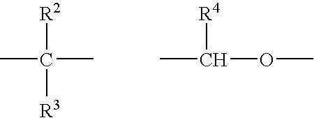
CC(C)([R2])[R3].O(C)C(C)[R4]
